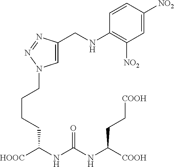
[HOOC]C(NC(NC([COOH])CC[COOH])=O)CCCCN1C=C(CNC2=C([NO2])C=C([NO2])C=C2)N=N1
